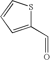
C1(C=O)=CC=CS1
